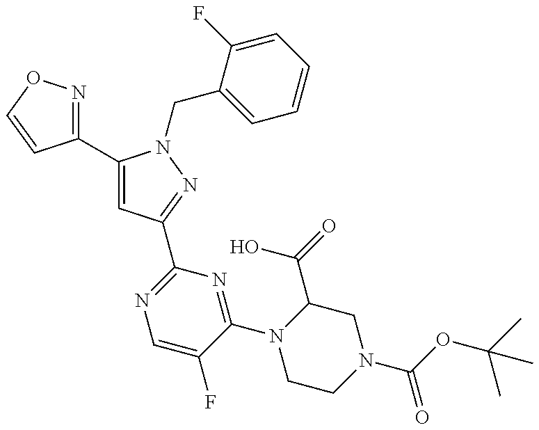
C1(C2=CC(C3=NC=C(F)C(N4CCN(C(=O)OC(C)(C)C)CC4C(O)=O)=N3)=NN2CC2=CC=CC=C2F)=NOC=C1
